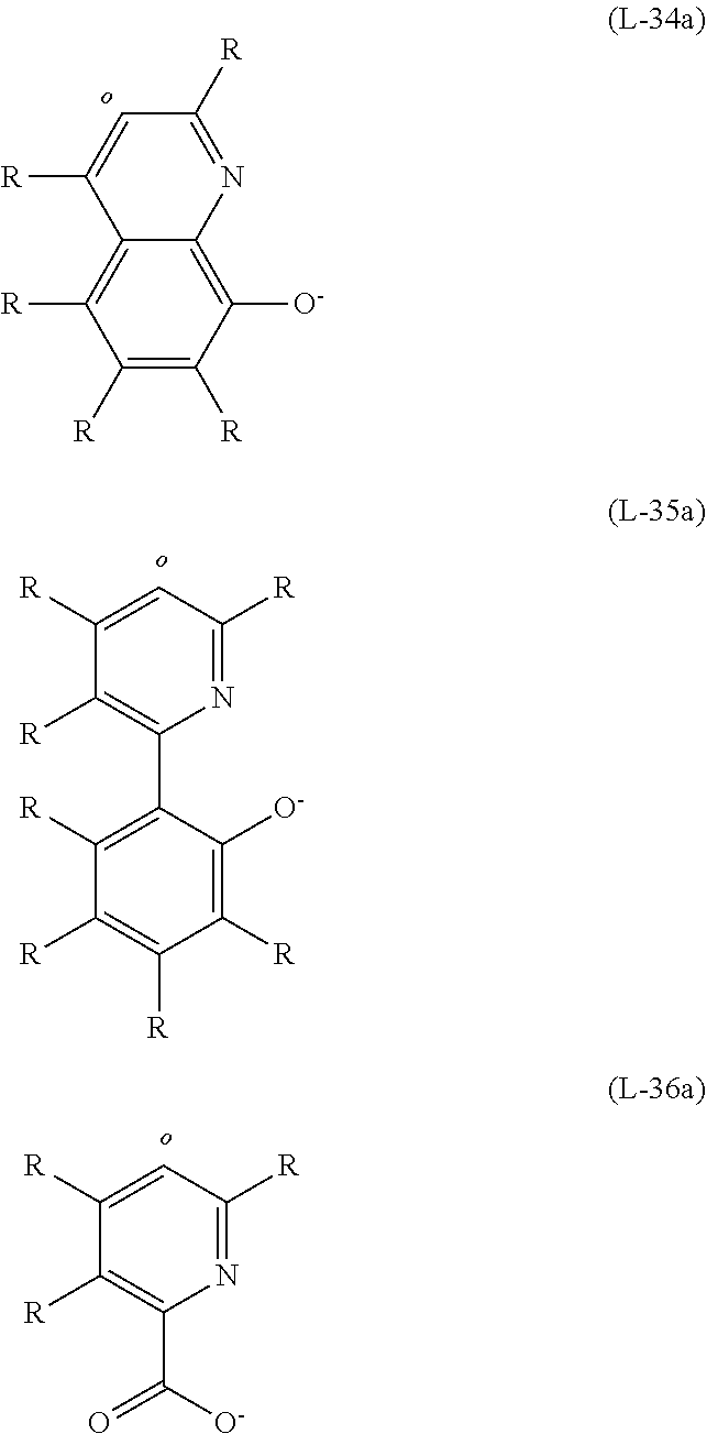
C1([R])=CC([R])=NC(C2=C([R])C([R])=C([R])C([R])=C2[O-])=C1[R].C1([R])=C([R])C([O-])=C2C(=C1[R])C([R])=CC([R])=N2.C1([R])=CC([R])=NC(C(=O)[O-])=C1[R]
